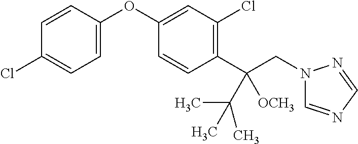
C1=CC(OC2=CC(Cl)=C(C(CN3C=NC=N3)(C(C)(C)C)[OCH3])C=C2)=CC=C1Cl
